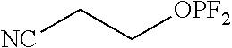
[NC]CC[OPF2]
